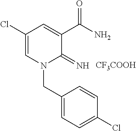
C1(Cl)=CN(CC2=CC=C(Cl)C=C2)C(=N)C(C(N)=O)=C1.[CF3COOH]
